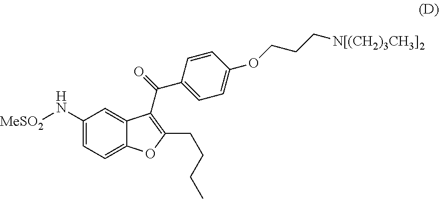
C1(N[MeSO2])=CC=C2C(=C1)C(C(=O)C1=CC=C(OCCC[N[(CH2)3CH3]2])C=C1)=C(CCCC)O2
